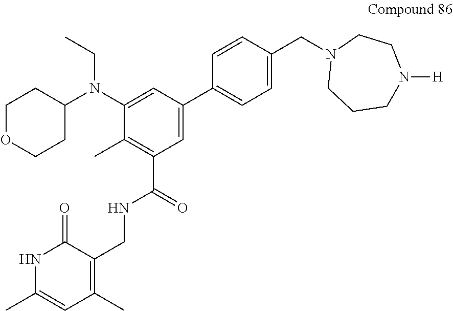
C1(N(C2=CC(C3=CC=C(CN4CCCN([H])CC4)C=C3)=CC(C(NCC3=C(C)C=C(C)NC3=O)=O)=C2C)CC)CCOCC1
